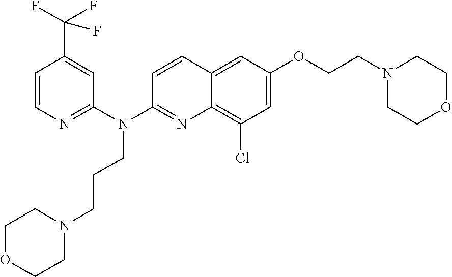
C1=CN=C(N(C2=NC3=C(Cl)C=C(OCCN4CCOCC4)C=C3C=C2)CCCN2CCOCC2)C=C1C(F)(F)F
